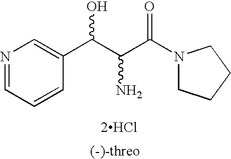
[2HCl].C(C(C(N1CCCC1)=O)N)(O)C1=CN=CC=C1
